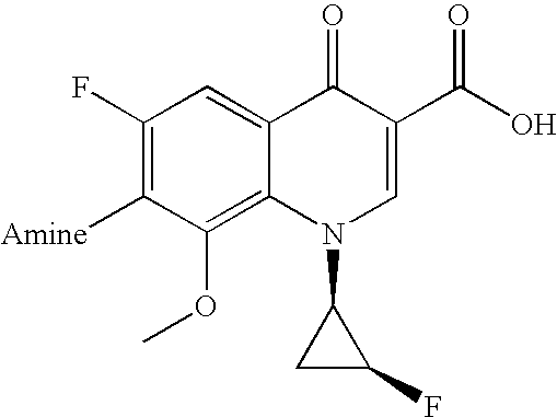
C1(F)=C([Amine])C(OC)=C2C(=C1)C(=O)C(C(=O)O)=CN2C1CC1F
